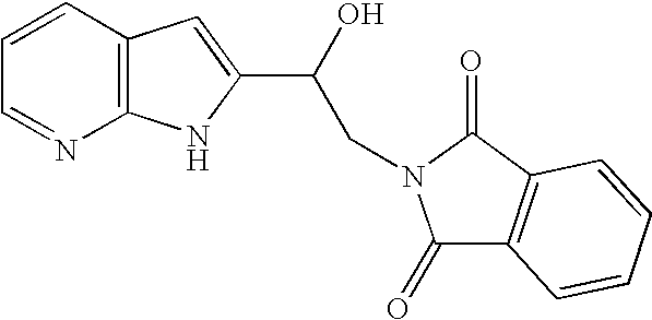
C1=CC2=C(N=C1)NC(C(CN1C(=O)C3=C(C1=O)C=CC=C3)O)=C2
